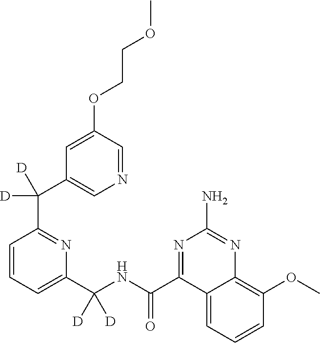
C1(C(NC(C2=NC(N)=NC3=C(OC)C=CC=C23)=O)([D])[D])=CC=CC(C(C2=CN=CC(OCCOC)=C2)([D])[D])=N1
